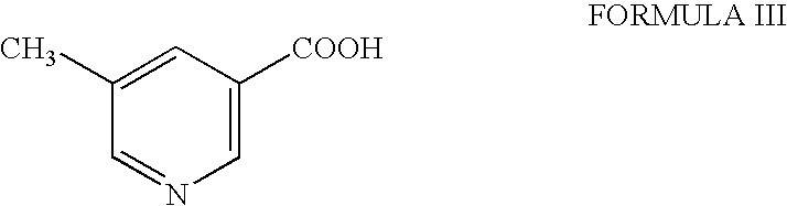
C1=C([COOH])C=C(C)C=N1
